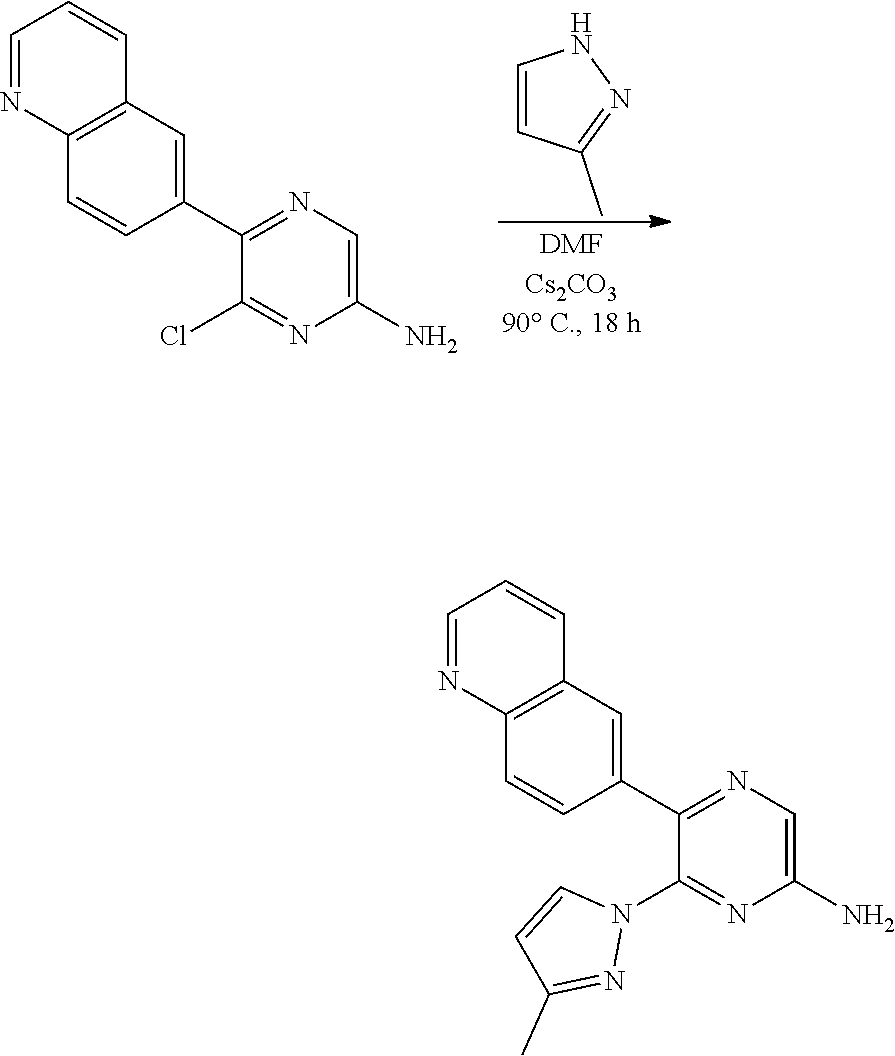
C1=CC(C)=NN1.C12=C(C=CC(C3=NC=C(N)N=C3Cl)=C1)N=CC=C2.C12=C(C=CC(C3=NC=C(N)N=C3N3C=CC(C)=N3)=C1)N=CC=C2
